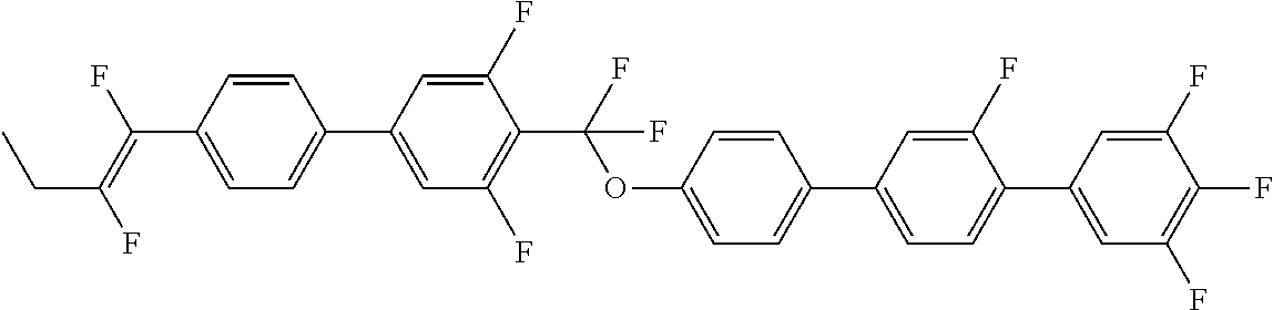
C1=CC(C2=CC(F)=C(C(OC3=CC=C(C4=CC=C(C5=CC(F)=C(F)C(F)=C5)C(F)=C4)C=C3)(F)F)C(F)=C2)=CC=C1C(=C(F)CC)F
